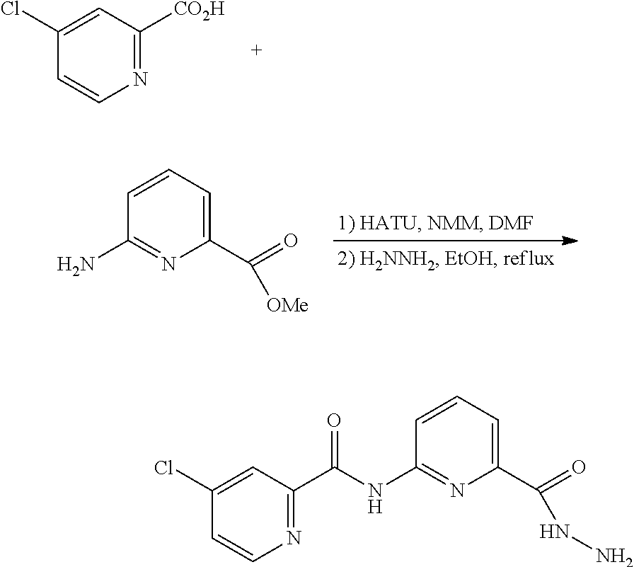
C1(C(=O)[OMe])=CC=CC(N)=N1.N1=C([CO2H])C=C(Cl)C=C1.N1=C(C(NC2=NC(C(=O)NN)=CC=C2)=O)C=C(Cl)C=C1
